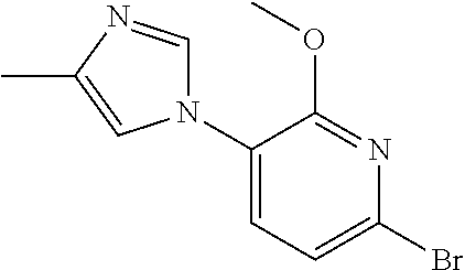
C1(N2C=NC(C)=C2)=CC=C(Br)N=C1OC
